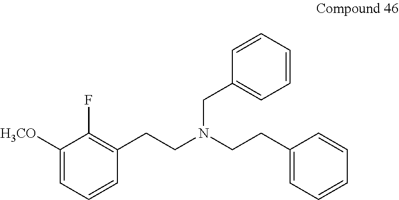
C1([H3CO])=CC=CC(CCN(CCC2=CC=CC=C2)CC2=CC=CC=C2)=C1F
